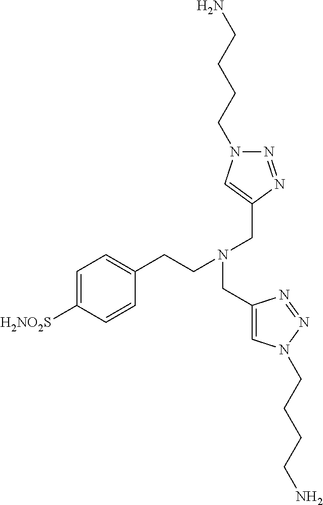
N1=NC(CN(CC2=CN(CCCCN)N=N2)CCC2=CC=C([H2NO2S])C=C2)=CN1CCCCN
